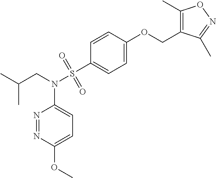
N1=NC(OC)=CC=C1N(CC(C)C)S(C1=CC=C(OCC2=C(C)ON=C2C)C=C1)(=O)=O
